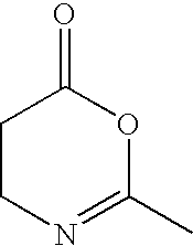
C1CC(=O)OC(C)=N1
